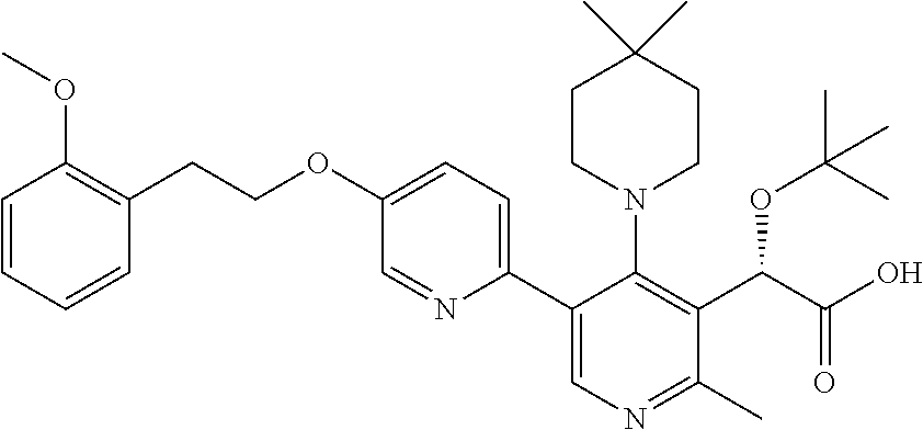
C1=CC(CCOC2=CC=C(C3=CN=C(C)C(C(C(O)=O)OC(C)(C)C)=C3N3CCC(C)(C)CC3)N=C2)=C(OC)C=C1
